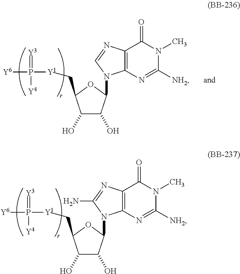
C1(O)C(N2C3=C(C(=O)N(C)C([NH2])=N3)N=C2N)OC(C[Y1]P(=[Y3])([Y6])[Y4])C1O.C1(O)C(N2C3=C(C(=O)N(C)C([NH2])=N3)N=C2)OC(C[Y1]P(=[Y3])([Y6])[Y4])C1O
